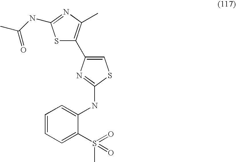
S1C(C2=CSC(NC3=CC=CC=C3S(C)(=O)=O)=N2)=C(C)N=C1NC(C)=O
